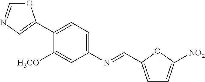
C1(C2=CN=CO2)=CC=C(N=CC2=CC=C([NO2])O2)C=C1[H3CO]
